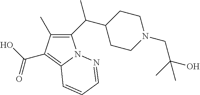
C1(C(C2CCN(CC(O)(C)C)CC2)C)=C(C)C(C(O)=O)=C2N1N=CC=C2
